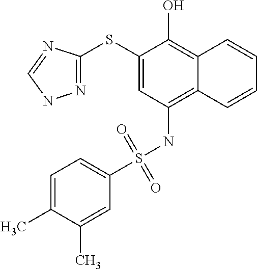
N1=C(SC2=CC(NS(=O)(=O)C3=CC=C(C)C(C)=C3)=C3C(=C2O)C=CC=C3)N=CN1
